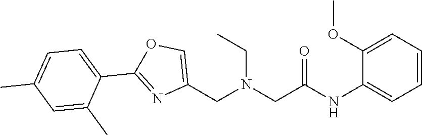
C1=CC=C(OC)C(NC(CN(CC2=COC(C3=CC=C(C)C=C3C)=N2)CC)=O)=C1
